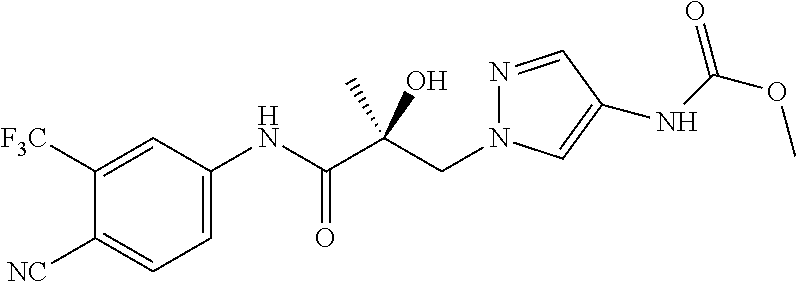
C1([F3C])=CC(NC(C(CN2N=CC(NC(OC)=O)=C2)(C)O)=O)=CC=C1[NC]
